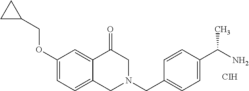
C1(OCC2CC2)=CC=C2C(=C1)C(=O)CN(CC1=CC=C(C(C)N)C=C1)C2.[CIH]
